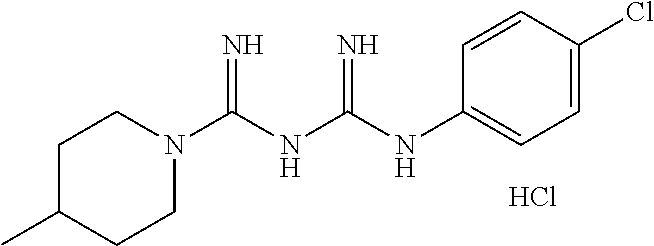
C1C(C)CCN(C(NC(NC2=CC=C(Cl)C=C2)=N)=N)C1.Cl
